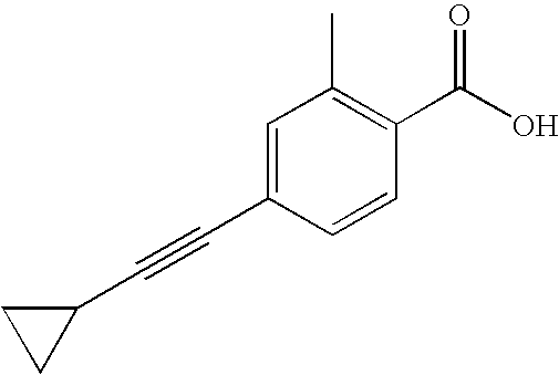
C1=C(C#CC2CC2)C=CC(C(O)=O)=C1C
